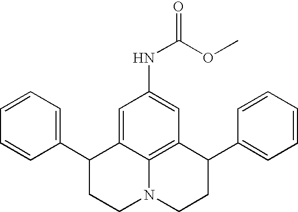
C1=CC=C(C2CCN3C4=C(C(C5=CC=CC=C5)CC3)C=C(NC(=O)OC)C=C24)C=C1
